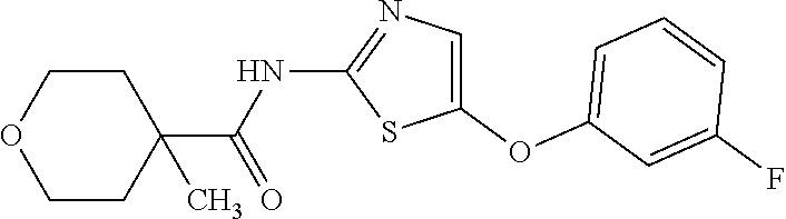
C1(OC2=CC=CC(F)=C2)=CN=C(NC(=O)C2(C)CCOCC2)S1
